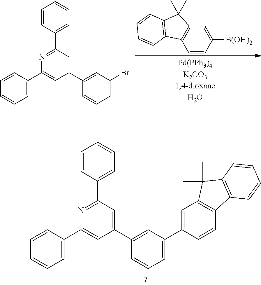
C1=C(C2=CC(C3=CC(Br)=CC=C3)=CC(C3=CC=CC=C3)=N2)C=CC=C1.C1=CC([B(OH)2])=CC2=C1C1=C(C=CC=C1)C2(C)C.C1=C(C2=CC(C3=CC(C4=CC5=C(C=C4)C4=C(C5(C)C)C=CC=C4)=CC=C3)=CC(C3=CC=CC=C3)=N2)C=CC=C1
